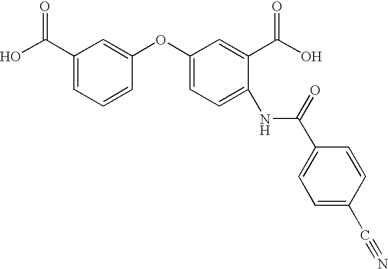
C1(C(O)=O)=CC=CC(OC2=CC=C(NC(=O)C3=CC=C(C#N)C=C3)C(C(=O)O)=C2)=C1
